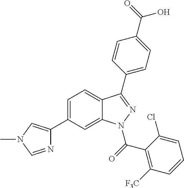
C1=C(C2=CN(C)C=N2)C=C2C(=C1)C(C1=CC=C(C(O)=O)C=C1)=NN2C(C1=C([F3C])C=CC=C1Cl)=O
